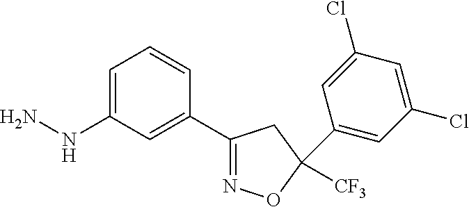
C1=C(NN)C=C(C2=NOC(C3=CC(Cl)=CC(Cl)=C3)([CF3])C2)C=C1
